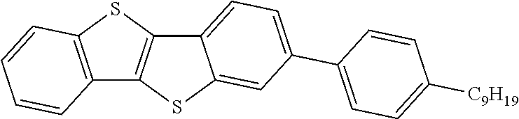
C12=C(SC3=C1SC1=CC(C4=CC=C([C9H19])C=C4)=CC=C31)C=CC=C2
